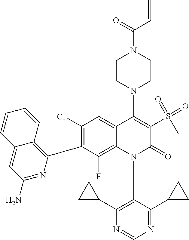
C1(Cl)=C(C2=C3C(=CC(N)=N2)C=CC=C3)C(F)=C2C(=C1)C(N1CCN(C(=O)C=C)CC1)=C(S(C)(=O)=O)C(=O)N2C1=C(C2CC2)N=CN=C1C1CC1
